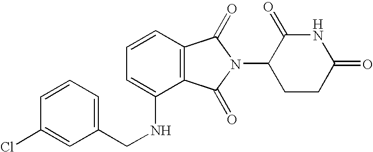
C1=CC=C(NCC2=CC=CC(Cl)=C2)C2=C1C(=O)N(C1CCC(=O)NC1=O)C2=O
